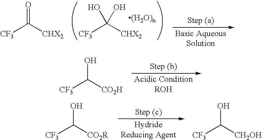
[CF3]C(O)([CHX2])O.[CF3]C(=O)[CHX2].[CF3]C(O)[CO2H].[CF3]C(O)[CO2R].[CF3]C(O)[CH2OH]
